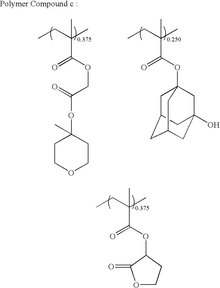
O(C(C(CC)(C)C)=O)C1CCOC1=O.C(OC(C(CC)(C)C)=O)C(=O)OC1(C)CCOCC1.O(C(C(CC)(C)C)=O)C12CC3CC(CC(O)(C1)C3)C2
